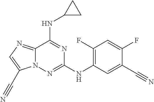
C12=NC=C(C#N)N1N=C(NC1=C(F)C=C(F)C(C#N)=C1)N=C2NC1CC1
